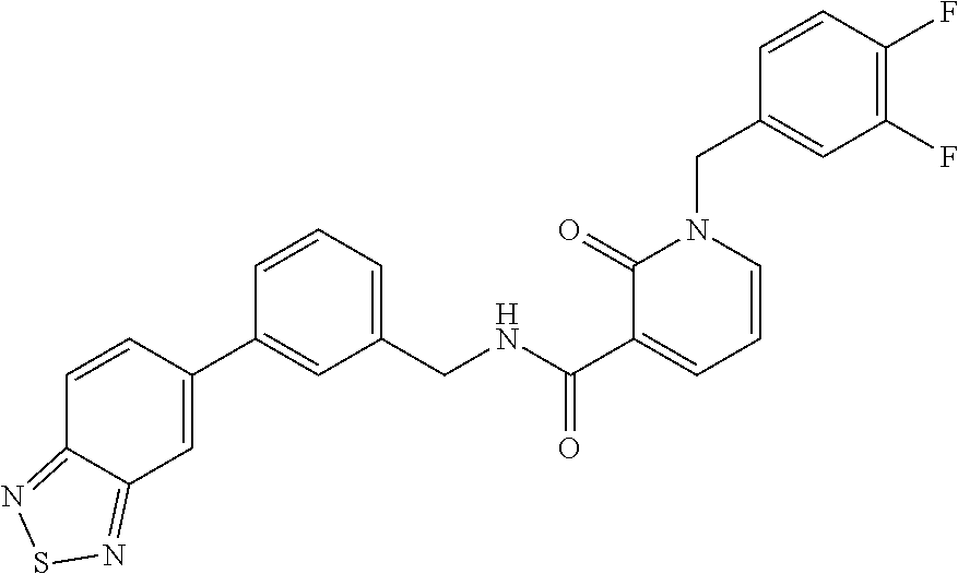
C1=CC(C2=CC(CNC(C3=CC=CN(CC4=CC(F)=C(F)C=C4)C3=O)=O)=CC=C2)=CC2=NSN=C12
